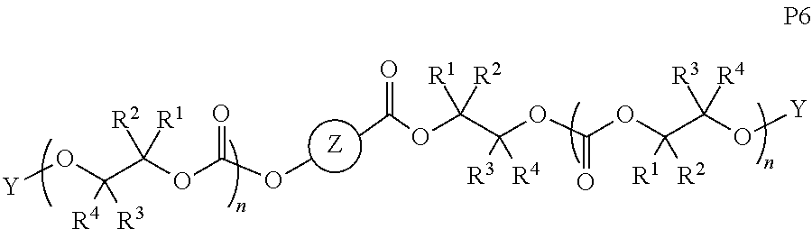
[Y]OC(C(OC(OC)=O)([R2])[R1])([R4])[R3].[Z].CC(OC(C(OC(OC(C(O[Y])([R3])[R4])([R1])[R2])=O)([R3])[R4])([R1])[R2])=O
